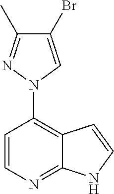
C1=CN=C2C(=C1N1C=C(Br)C(C)=N1)C=CN2
